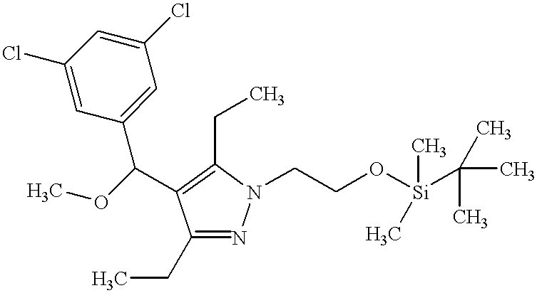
C1(CC)=NN(CCO[Si](C)(C(C)(C)C)C)C(CC)=C1C(C1=CC(Cl)=CC(Cl)=C1)OC
